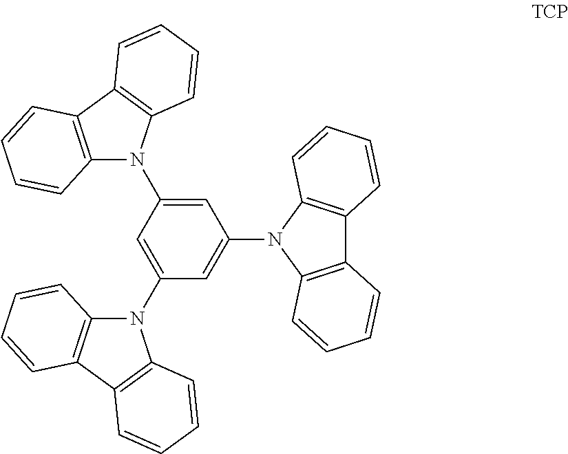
C1=C(N2C3=C(C4=C2C=CC=C4)C=CC=C3)C=C(N2C3=C(C4=C2C=CC=C4)C=CC=C3)C=C1N1C2=C(C3=C1C=CC=C3)C=CC=C2
